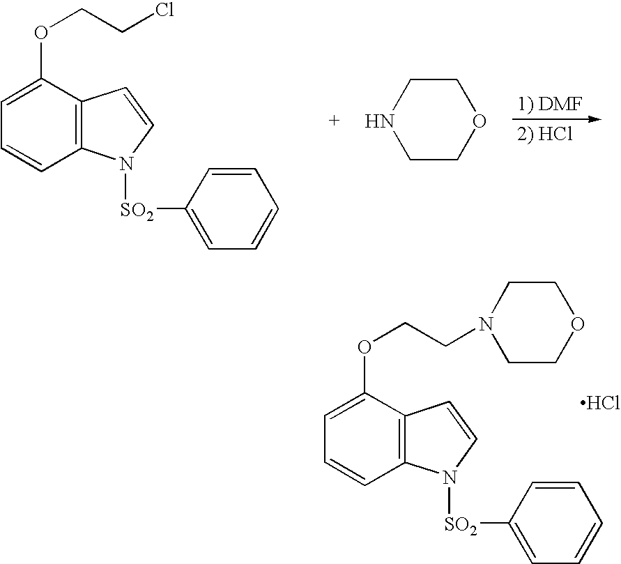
C12=C(C(OCCN3CCOCC3)=CC=C1)C=CN2[SO2]C1=CC=CC=C1.Cl.C12=C(C(OCCCl)=CC=C1)C=CN2[SO2]C1=CC=CC=C1.C1COCCN1
